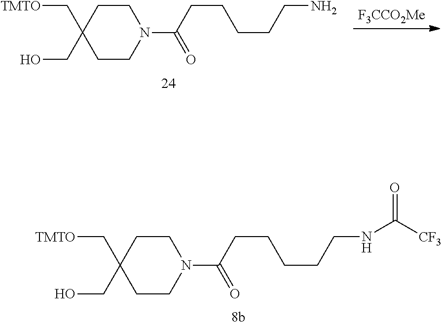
C1CC(C[TMTO])(CO)CCN1C(CCCCCN)=O.[F3CCO2Me].C1CC(C[TMTO])(CO)CCN1C(CCCCCNC([CF3])=O)=O
